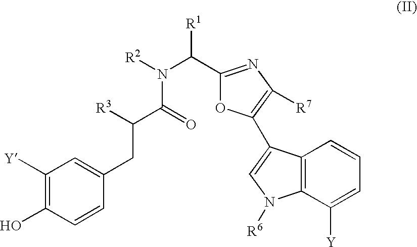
C1(CC(C(=O)N([R2])C([R1])C2=NC([R7])=C(C3=CN([R6])C4=C3C=CC=C4[Y])O2)[R3])=CC([Y])=C(O)C=C1
